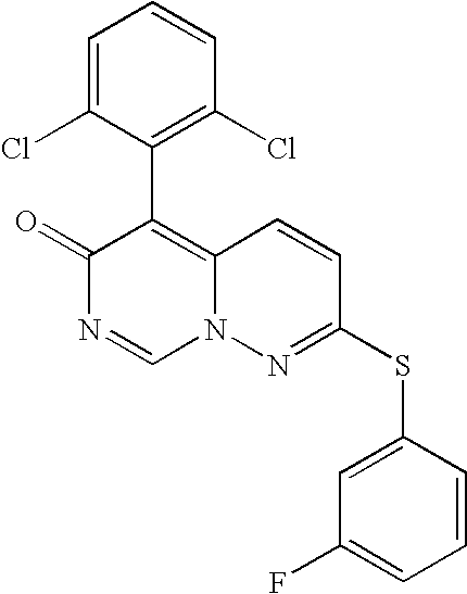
O=C1N=CN2C(=C1C1=C(Cl)C=CC=C1Cl)C=CC(SC1=CC(F)=CC=C1)=N2
